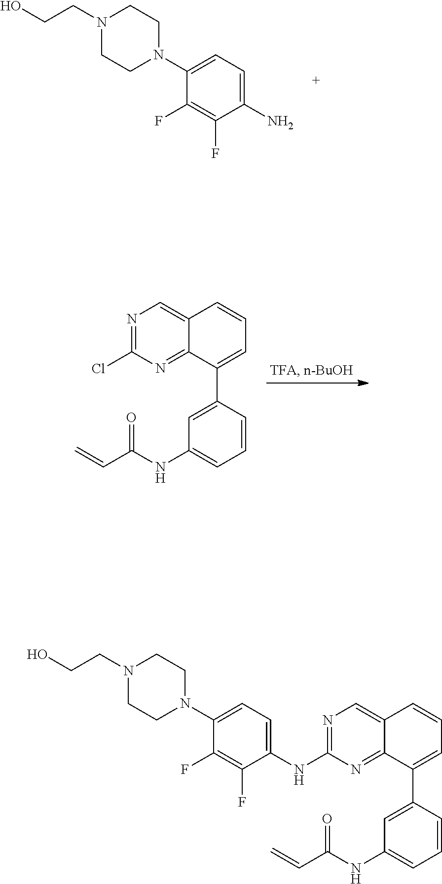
N1(CCO)CCN(C2=CC=C(NC3=NC=C4C(=N3)C(C3=CC(NC(C=C)=O)=CC=C3)=CC=C4)C(F)=C2F)CC1.N1(CCO)CCN(C2=CC=C(N)C(F)=C2F)CC1.N1=C(Cl)N=C2C(=C1)C=CC=C2C1=CC(NC(C=C)=O)=CC=C1
